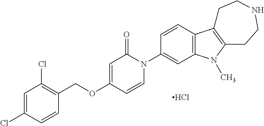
C1=C(Cl)C=CC(COC2=CC(=O)N(C3=CC4=C(C=C3)C3=C(N4C)CCNCC3)C=C2)=C1Cl.Cl
